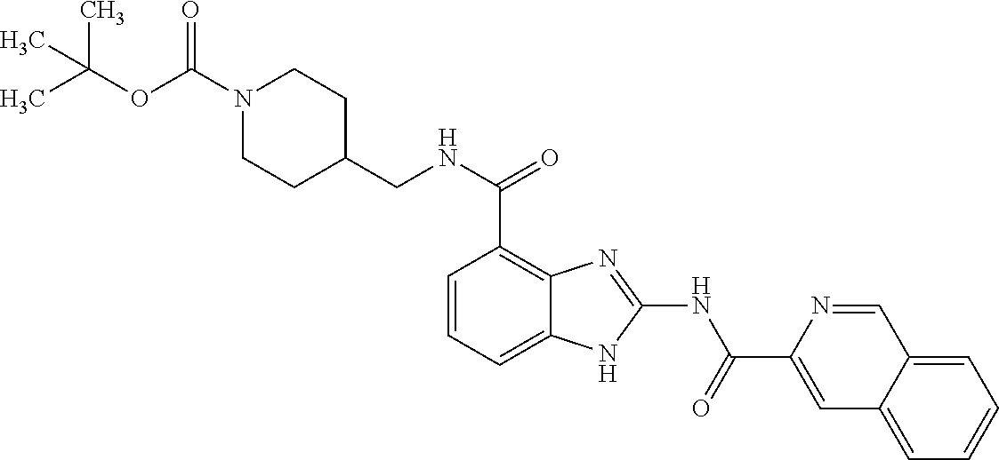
C(NC(C1=C2C(=CC=C1)NC(NC(C1=CC3=CC=CC=C3C=N1)=O)=N2)=O)C1CCN(C(OC(C)(C)C)=O)CC1
